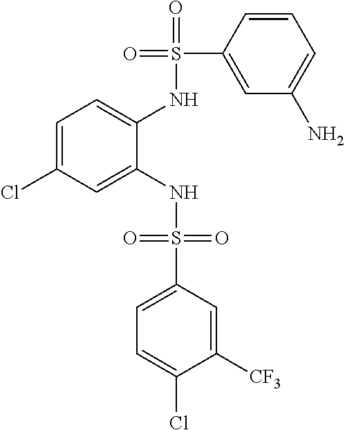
C1=C(Cl)C=C(NS(=O)(=O)C2=CC=C(Cl)C([CF3])=C2)C(NS(=O)(C2=CC(N)=CC=C2)=O)=C1
